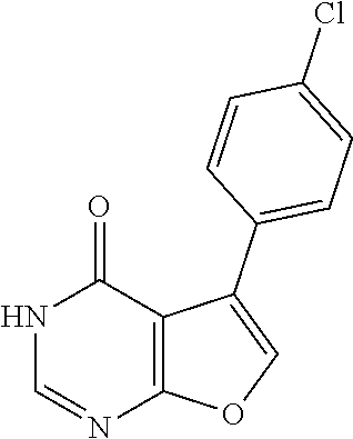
N1C=NC2=C(C(C3=CC=C(Cl)C=C3)=CO2)C1=O
